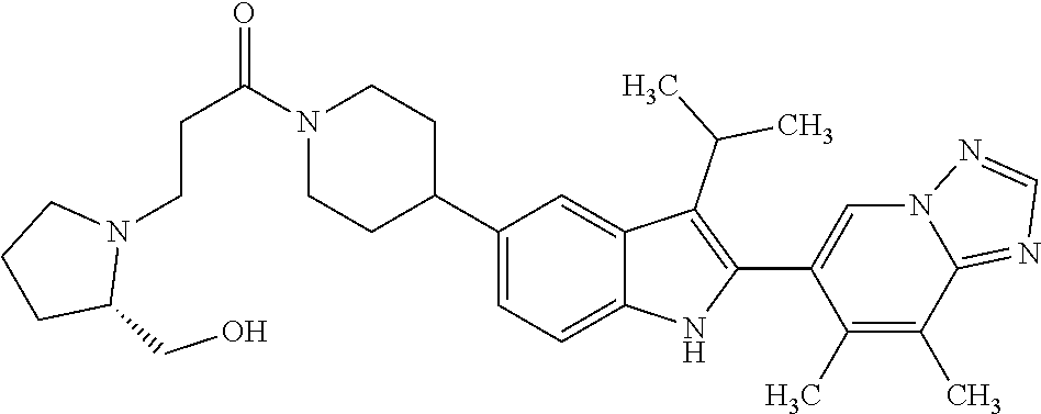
N1(C(CCN2CCCC2CO)=O)CCC(C2=CC=C3C(=C2)C(C(C)C)=C(C2=CN4C(=NC=N4)C(C)=C2C)N3)CC1
